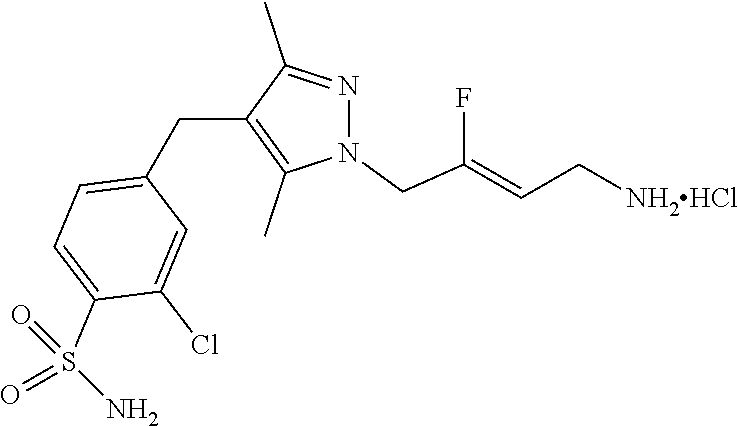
C1(CC2=C(C)N(CC(F)=CC[NH2HCl])N=C2C)=CC=C(S(=O)(=O)N)C(Cl)=C1
